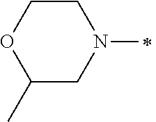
C1(C)CN(C)CCO1
